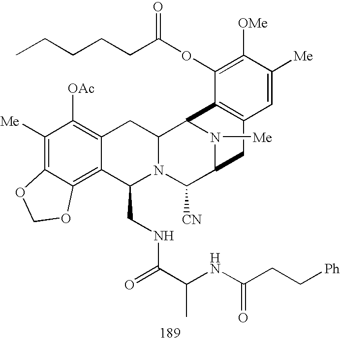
C1([Me])=C2C(=C3C(=C1[OAc])CC1N(C3CNC(=O)C(NC(CC[Ph])=O)C)C([CN])C3N([Me])C1C1=C(C3)C=C([Me])C([OMe])=C1OC(=O)CCCCC)OCO2
